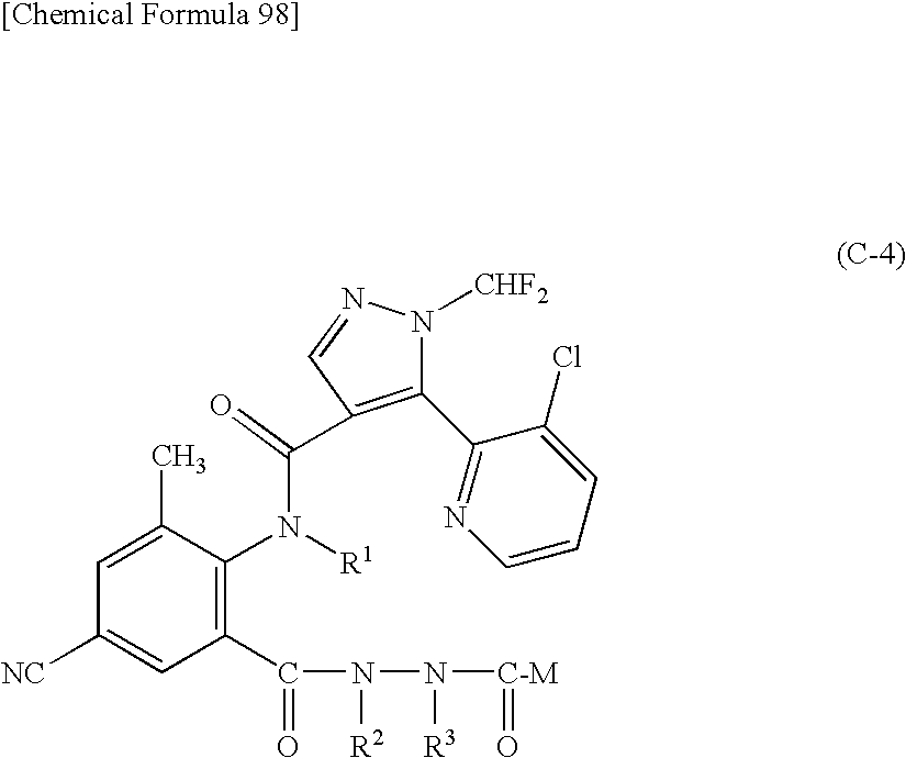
C1(C2=NC=CC=C2Cl)=C(C(=O)N([R1])C2=C(C(=O)N([R2])N([R3])[C-M]=O)C=C([NC])C=C2C)C=NN1[CHF2]
